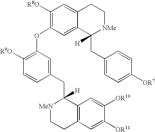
C1([R8O])=C(OC2=C([R9O])C=CC(CC3([H])[MeN]CCC4=C3C=C([OR10])C([OR11])=C4)=C2)C=C2C(=C1)CC[NMe]C2(CC1=CC=C([OR7])C=C1)[H]
